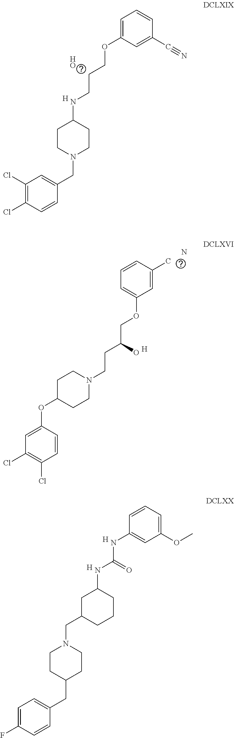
C1=C(OCCCNC2CCN(CC3=CC(Cl)=C(Cl)C=C3)CC2)C=C(C#N)C=C1.[HO].[H].C1=C(C)C=CC=C1OCC(CCN1CCC(OC2=CC(Cl)=C(Cl)C=C2)CC1)O.N.[H].C1=CC=C(OC)C=C1NC(NC1CC(CN2CCC(CC3=CC=C(F)C=C3)CC2)CCC1)=O.[H].[H]
